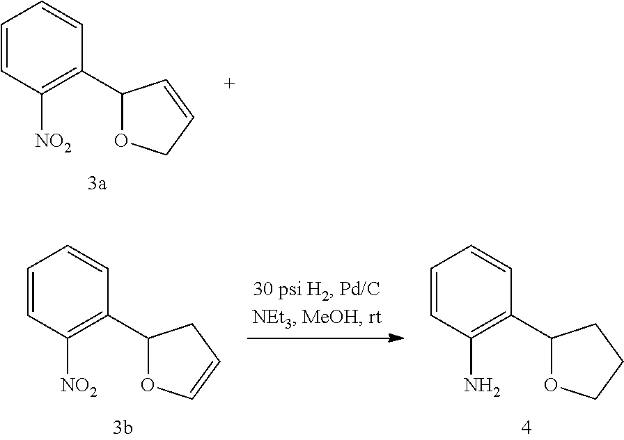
C1=CC([NO2])=C(C2OCC=C2)C=C1.C1=CC([NO2])=C(C2OC=CC2)C=C1.C1=CC(N)=C(C2OCCC2)C=C1
